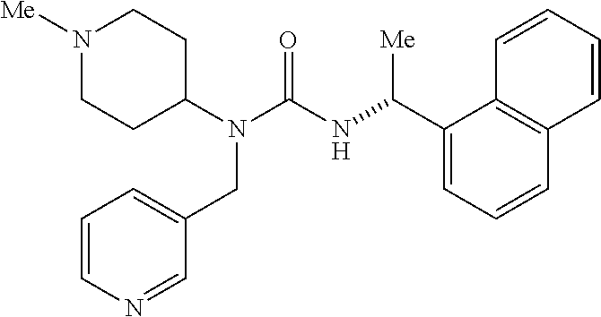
N1([Me])CCC(N(C(NC(C2=CC=CC3=C2C=CC=C3)[Me])=O)CC2=CC=CN=C2)CC1
